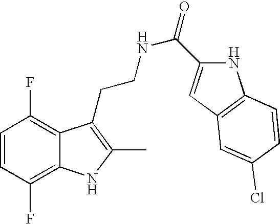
C1=CC(F)=C2C(=C1F)C(CCNC(=O)C1=CC3=C(N1)C=CC(Cl)=C3)=C(C)N2
